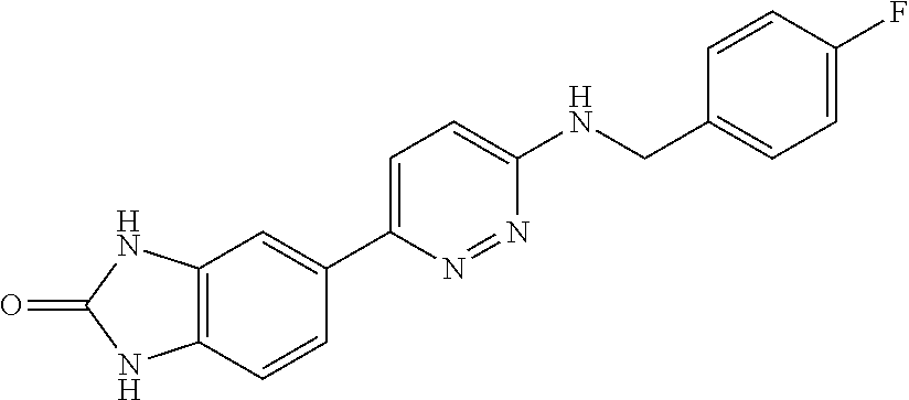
C12=C(C=CC(C3=CC=C(NCC4=CC=C(F)C=C4)N=N3)=C1)NC(=O)N2
